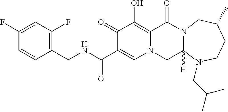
C1(CNC(C2=CN3C(=C(O)C2=O)C(=O)N2C([H])(C3)N(CC(C)C)CCC(C)C2)=O)=C(F)C=C(F)C=C1
